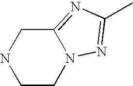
C1CN2C(=NC(C)=N2)CN1
